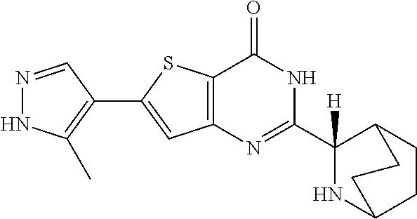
N1=CC(C2=CC3=C(S2)C(=O)NC(C2([H])NC4CCC2CC4)=N3)=C(C)N1
